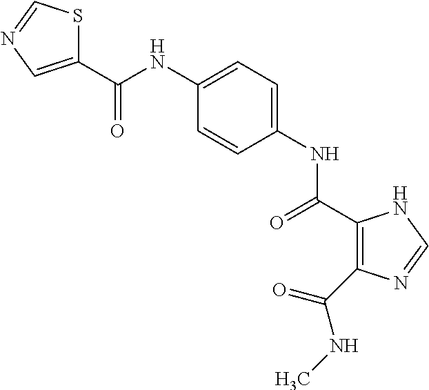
C(NC1=CC=C(NC(=O)C2=C(C(NC)=O)N=CN2)C=C1)(=O)C1=CN=CS1
